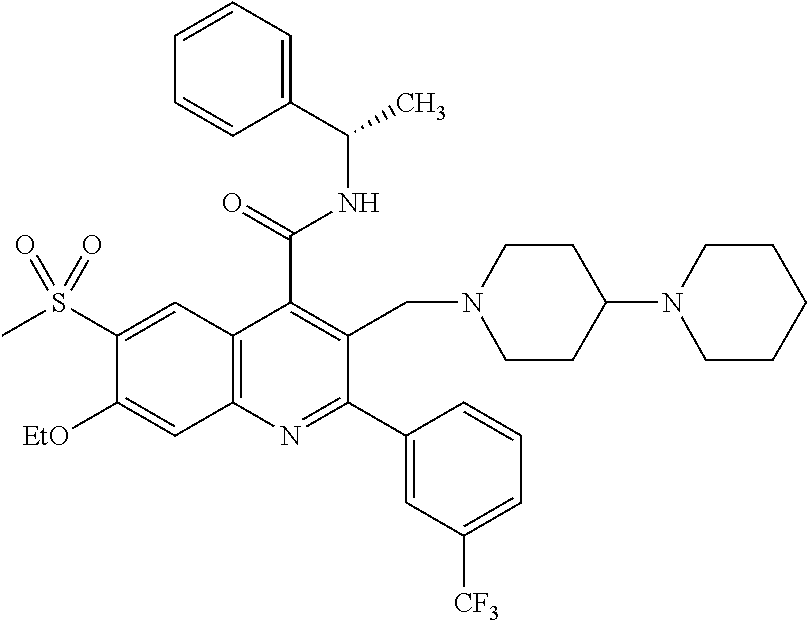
C1=CC=C(C(C)NC(C2=C(CN3CCC(N4CCCCC4)CC3)C(C3=CC([CF3])=CC=C3)=NC3=C2C=C(S(C)(=O)=O)C([OEt])=C3)=O)C=C1
